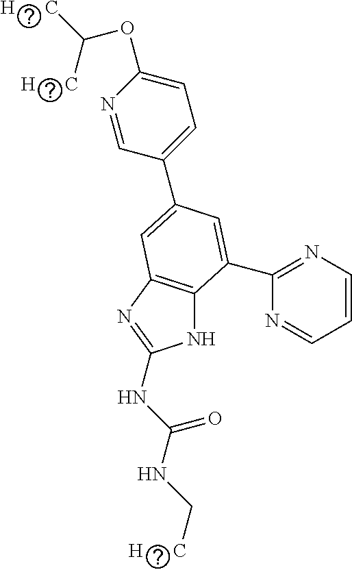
N1C2=C(N=C1NC(NC[H      C])=O)C=C(C1=CC=C(OC([H      C])[H      C])N=C1)C=C2C1=NC=CC=N1
